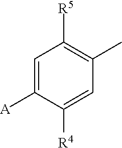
C1=C([A])C([R4])=CC(C)=C1[R5]
